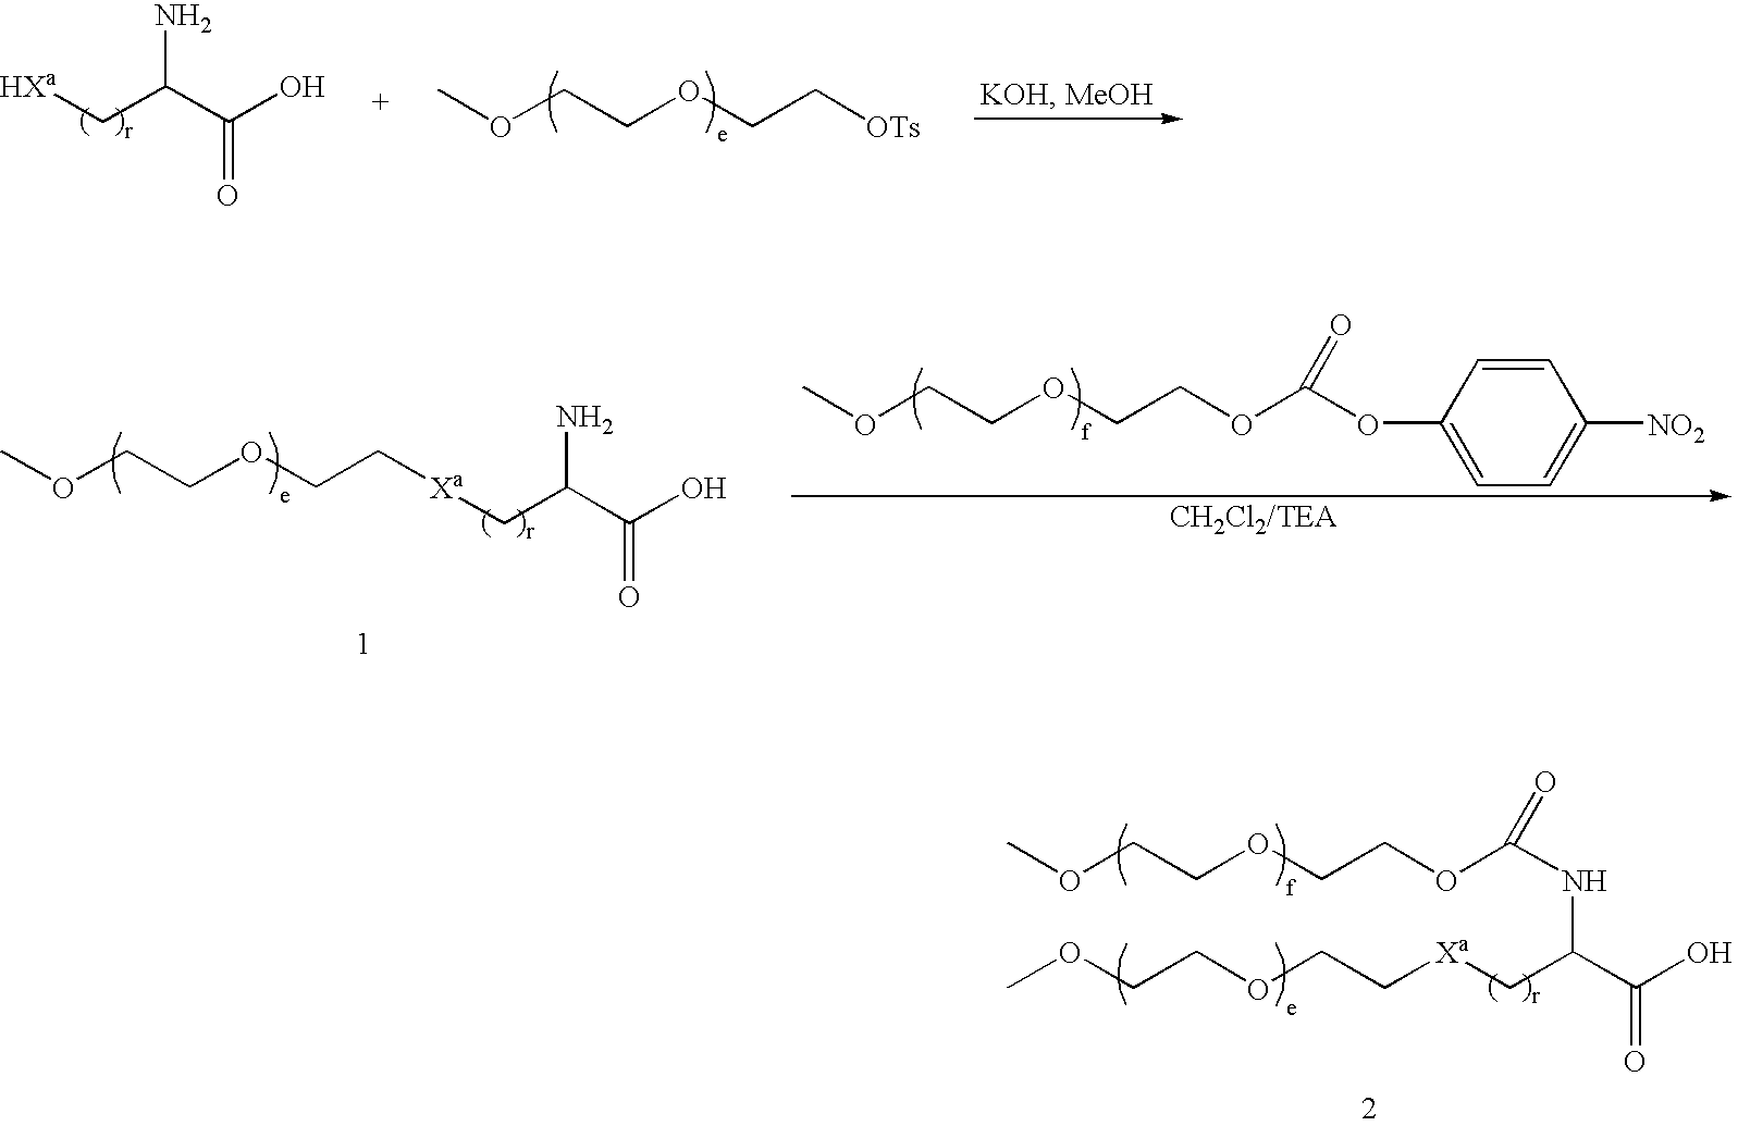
COCCOCC[OTs].[HXa]CC(C(O)=O)N.COCCOCC[Xa]CC(C(O)=O)N.COCCOCCOC(OC1=CC=C([NO2])C=C1)=O.COCCOCCOC(NC(C(=O)O)C[Xa]CCOCCOC)=O
